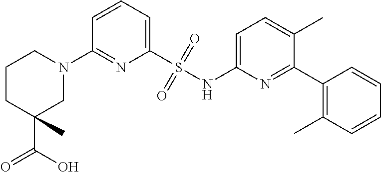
C1=CC=C(S(NC2=CC=C(C)C(C3=C(C)C=CC=C3)=N2)(=O)=O)N=C1N1CCCC(C(O)=O)(C)C1
